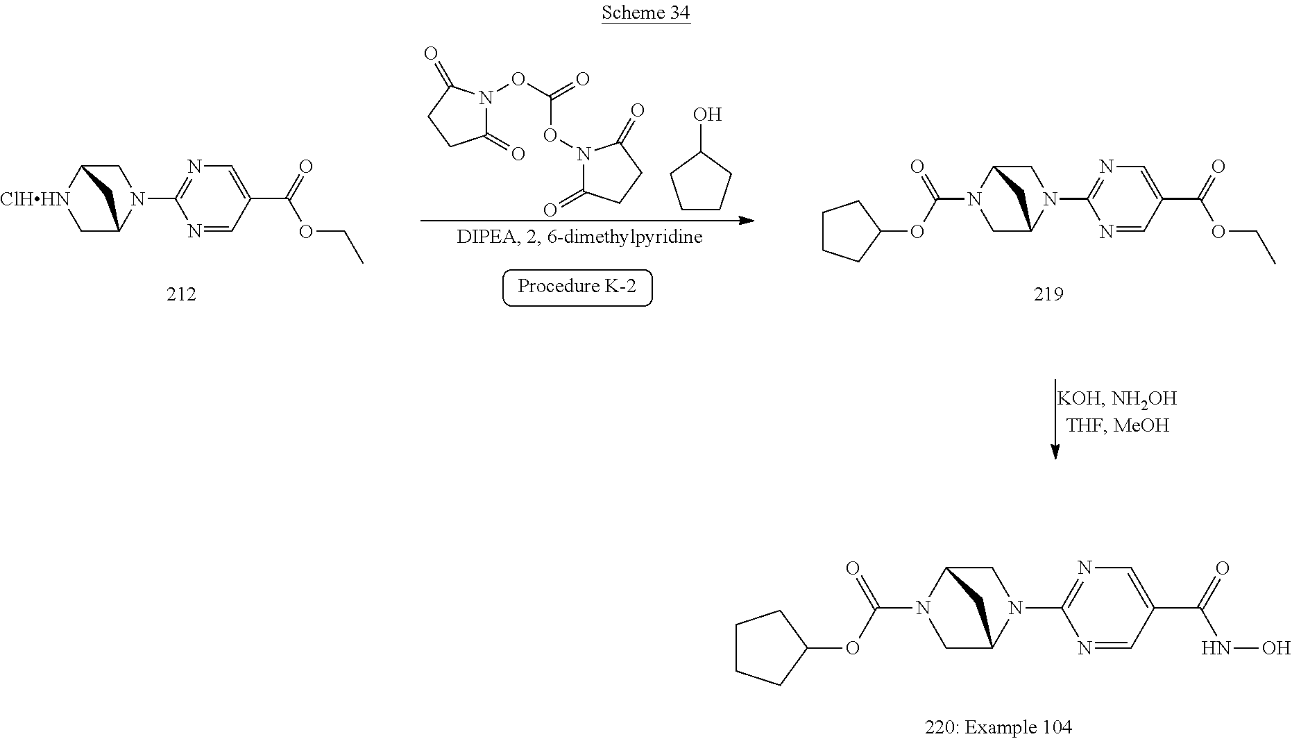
C1C2N(C3=NC=C(C(=O)NO)C=N3)CC(N1C(OC1CCCC1)=O)C2.C1(=O)N(OC(=O)ON2C(=O)CCC2=O)C(=O)CC1.C1CCC(O)C1.C1C2N(C3=NC=C(C(=O)OCC)C=N3)CC(N1C(OC1CCCC1)=O)C2.C1C2N(C3=NC=C(C(=O)OCC)C=N3)CC([ClHHN]1)C2
